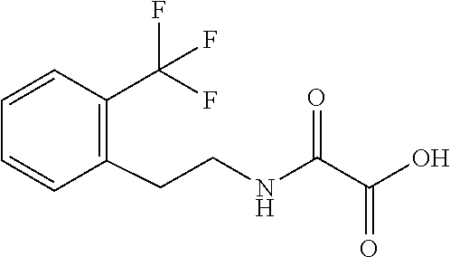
C1=CC(CCNC(C(=O)O)=O)=C(C(F)(F)F)C=C1
